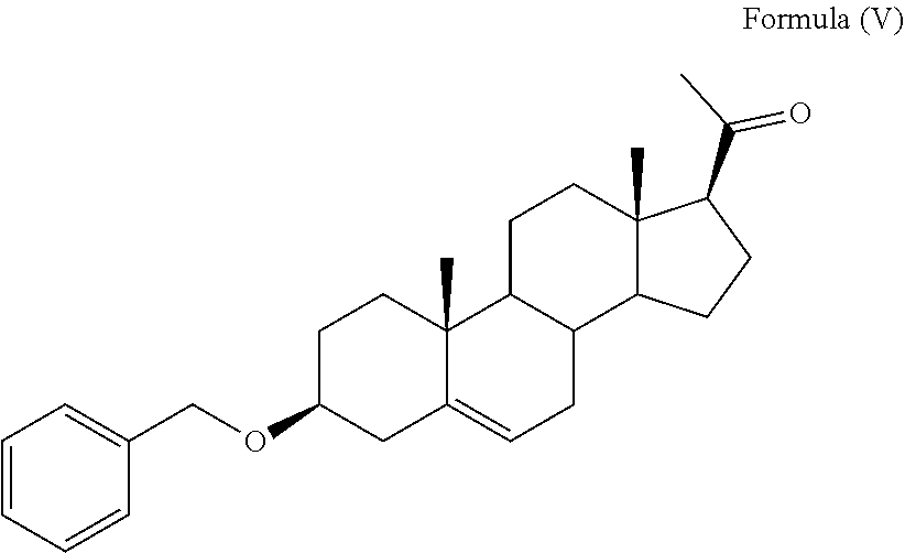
C1C(OCC2=CC=CC=C2)CC2=CCC3C(CCC4(C)C3CCC4C(C)=O)C2(C)C1
